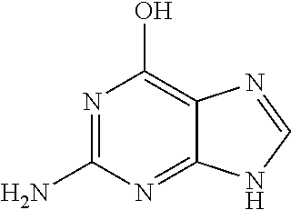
C1(N)=NC(O)=C2C(=N1)NC=N2
